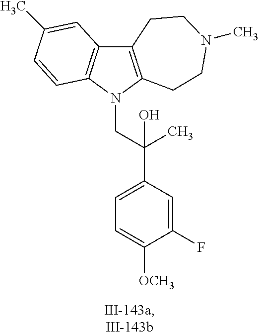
C12=C(N(CC(C3=CC=C([OCH3])C(F)=C3)(O)C)C3=C1C=C(C)C=C3)CCN(C)CC2
